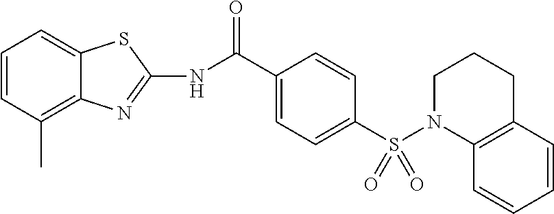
C1=CC(C)=C2C(=C1)SC(NC(=O)C1=CC=C(S(N3C4=C(CCC3)C=CC=C4)(=O)=O)C=C1)=N2
